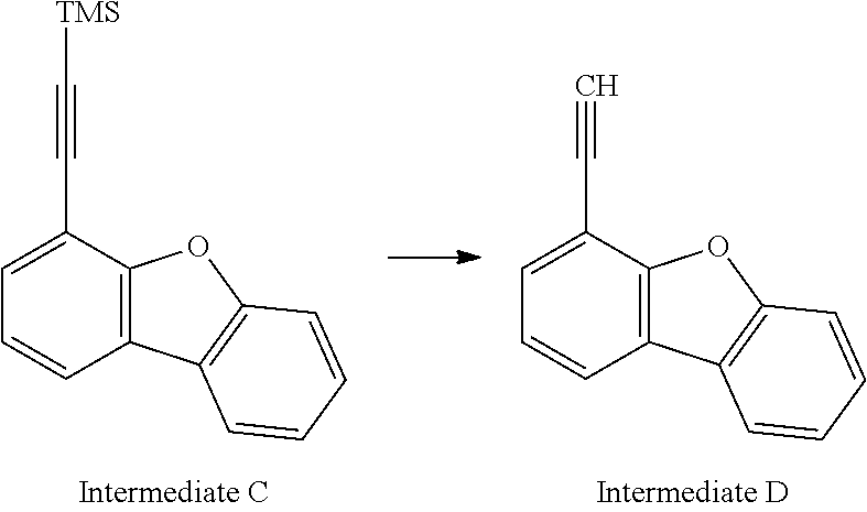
C1=C(C#C)C2=C(C=C1)C1=C(O2)C=CC=C1.C1=C(C#C[TMS])C2=C(C=C1)C1=C(O2)C=CC=C1
